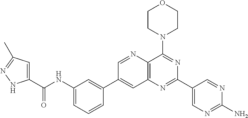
C1(NC(C2=CC(C)=NN2)=O)=CC=CC(C2=CC3=C(C(N4CCOCC4)=NC(C4=CN=C(N)N=C4)=N3)N=C2)=C1
